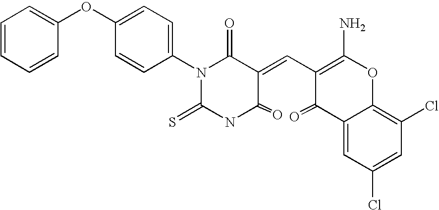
C1=CC=CC(OC2=CC=C(N3C(=S)NC(=O)C(=CC4=C(N)OC5=C(Cl)C=C(Cl)C=C5C4=O)C3=O)C=C2)=C1
